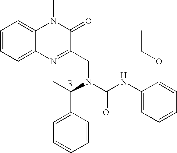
C1=CC=C2C(=C1)N(C)C(=O)C(CN(C(C1=CC=CC=C1)C)C(NC1=CC=CC=C1OCC)=O)=N2
